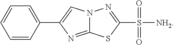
C1=CC=CC(C2=CN3C(=N2)SC(S(=O)(=O)[NH2])=N3)=C1
